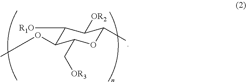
C1([R1O])C(OC)C(C[OR3])OC(C)C1[OR2]
